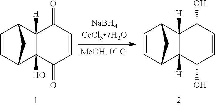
C1=CC2C3(O)C([H])(C1C2)C(=O)C=CC3=O.C1=CC2C3([H])C([H])(C1C2)C(O)C=CC3O
